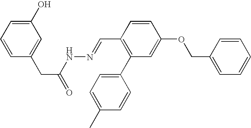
C1(O)=CC=CC(CC(=O)NN=CC2=C(C3=CC=C(C)C=C3)C=C(OCC3=CC=CC=C3)C=C2)=C1
